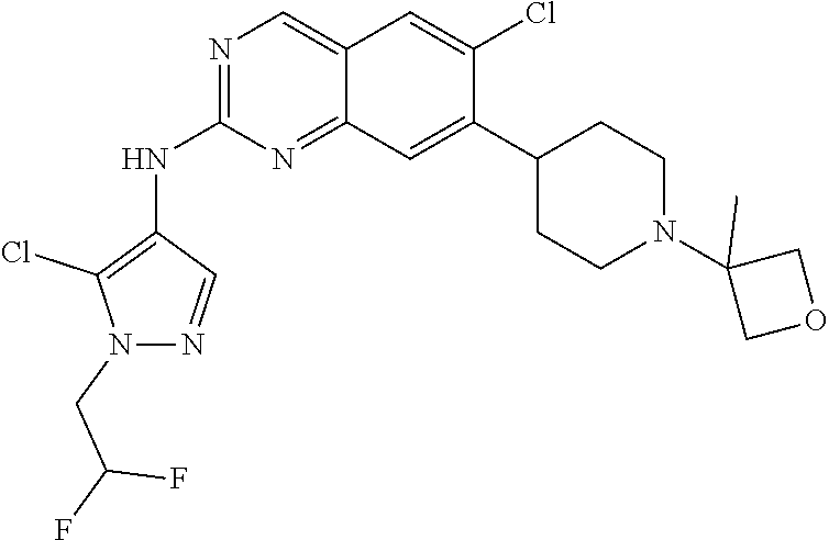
C12=CN=C(NC3=C(Cl)N(CC(F)F)N=C3)N=C1C=C(C1CCN(C3(C)COC3)CC1)C(Cl)=C2
